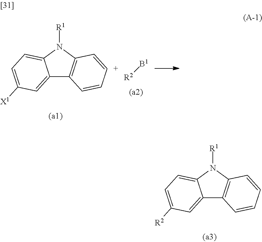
C12=CC([X1])=CC=C1N([R1])C1=C2C=C[C+]=C1.[R2][B1].C12=CC([R2])=CC=C1N([R1])C1=C2C=CC=C1
